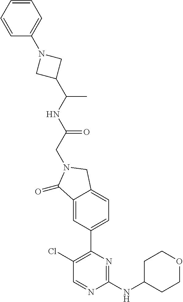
C1(=O)C2=CC(C3=C(Cl)C=NC(NC4CCOCC4)=N3)=CC=C2CN1CC(NC(C1CN(C2=CC=CC=C2)C1)C)=O
